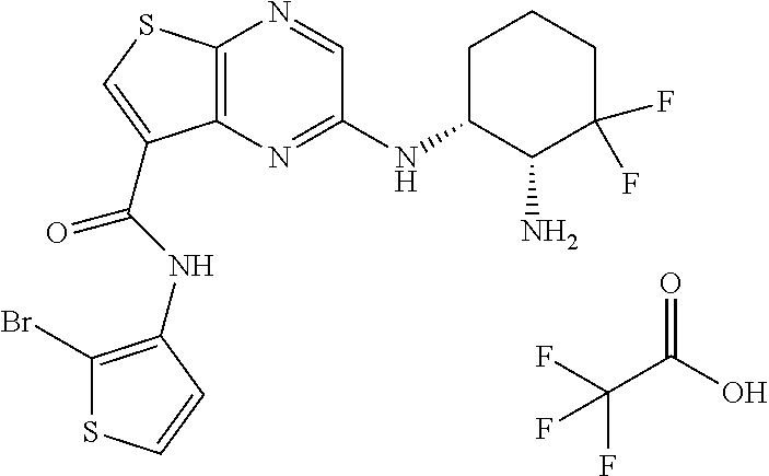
C12=C(N=C(NC3CCCC(F)(F)C3N)C=N1)C(C(=O)NC1=C(Br)SC=C1)=CS2.C(C(O)=O)(F)(F)F
